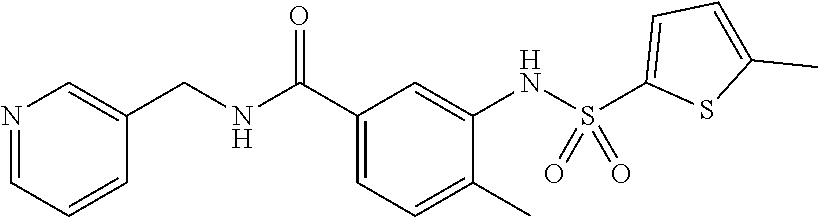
O=C(C1=CC=C(C)C(NS(C2=CC=C(C)S2)(=O)=O)=C1)NCC1=CN=CC=C1
